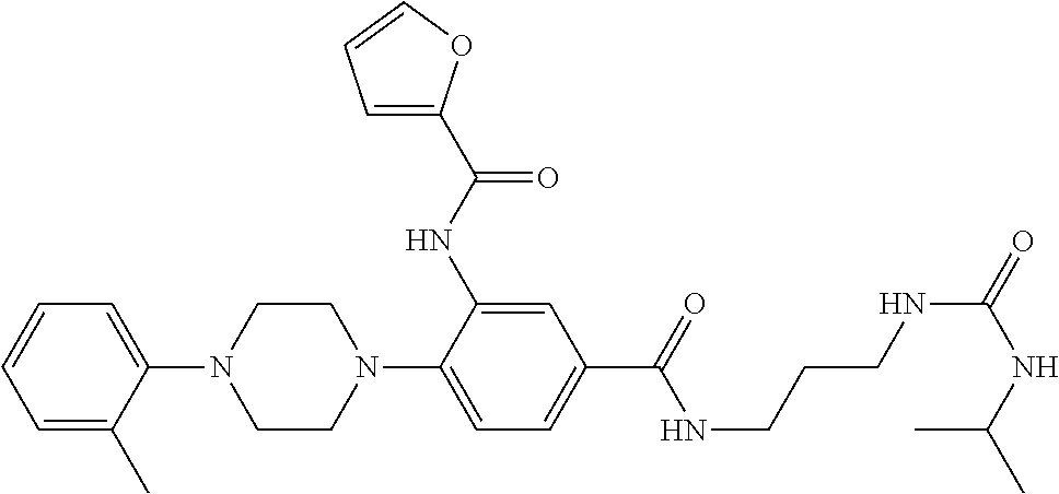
C1=CC=C(C)C(N2CCN(C3=CC=C(C(=O)NCCCNC(=O)NC(C)C)C=C3NC(C3=CC=CO3)=O)CC2)=C1
